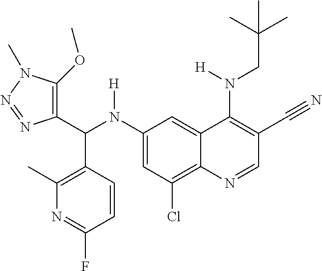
C1(N(C(C2=C(OC)N(C)N=N2)C2=C(C)N=C(F)C=C2)[H])=CC(Cl)=C2C(=C1)C(N(CC(C)(C)C)[H])=C(C#N)C=N2
